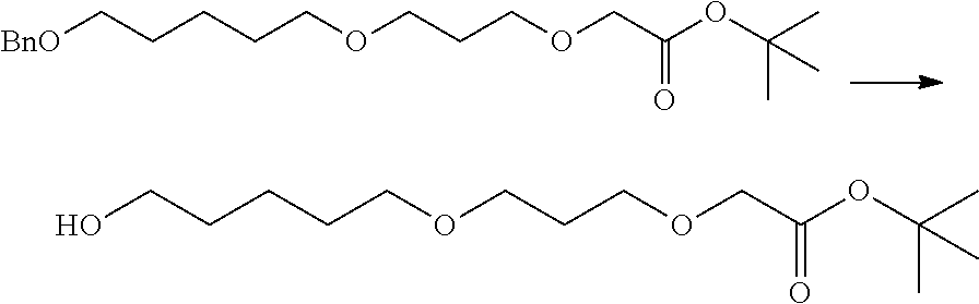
[BnO]CCCCCOCCCOCC(OC(C)(C)C)=O.OCCCCCOCCCOCC(OC(C)(C)C)=O
